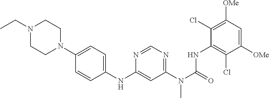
C1([OMe])=CC([OMe])=C(Cl)C(NC(N(C2=NC=NC(NC3=CC=C(N4CCN(CC)CC4)C=C3)=C2)C)=O)=C1Cl
